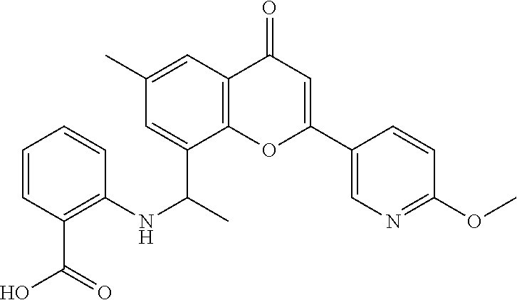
C1(C)=CC2=C(C(C(C)NC3=C(C(=O)O)C=CC=C3)=C1)OC(C1=CN=C(OC)C=C1)=CC2=O
